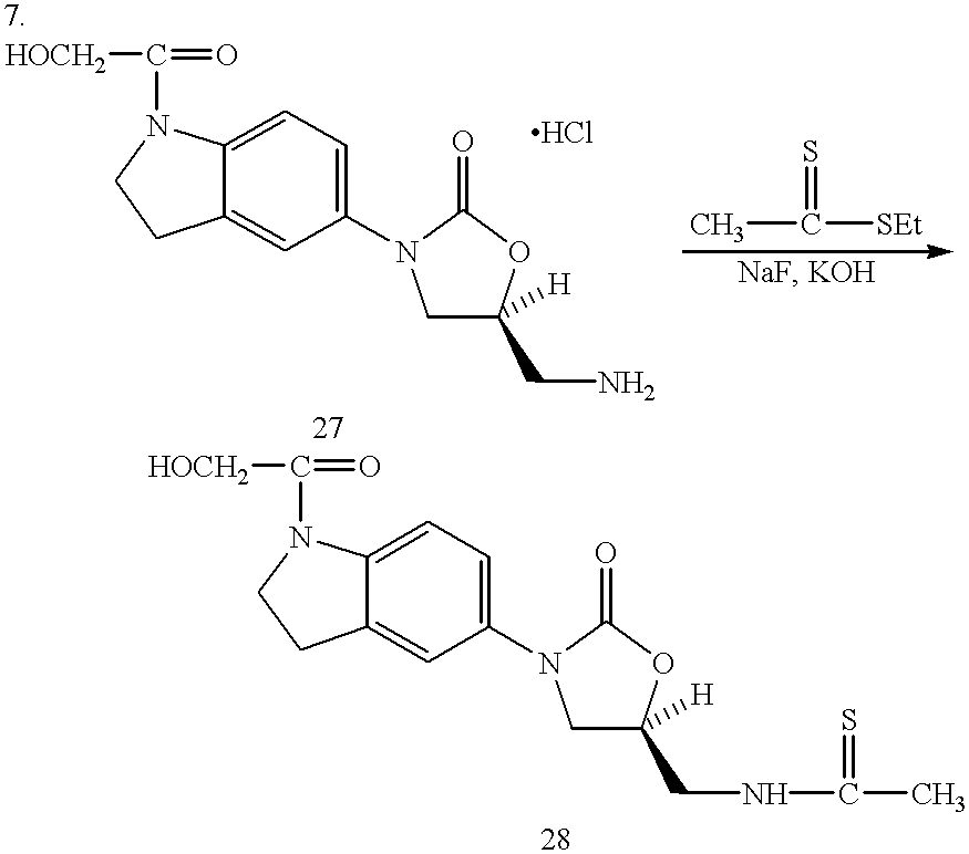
C1=C(N2CC([H])(CN)OC2=O)C=C2C(=C1)N(C(=O)[HOCH2])CC2.CC([SEt])=S.C1=C(N2CC([H])(CNC(=S)C)OC2=O)C=C2C(=C1)N(C(=O)[HOCH2])CC2
